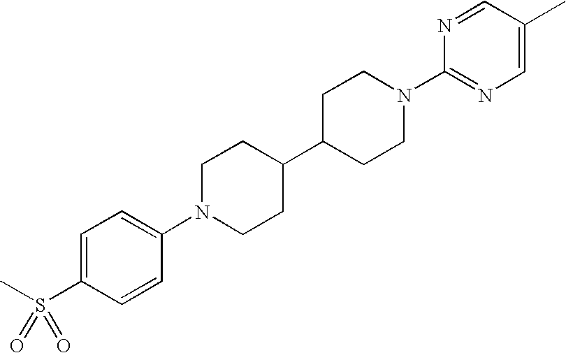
C1=C(S(C)(=O)=O)C=CC(N2CCC(C3CCN(C4=NC=C(C)C=N4)CC3)CC2)=C1
